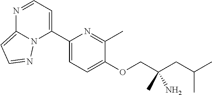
N1=CC=C(C2=CC=C(OCC(CC(C)C)(C)N)C(C)=N2)N2C1=CC=N2
